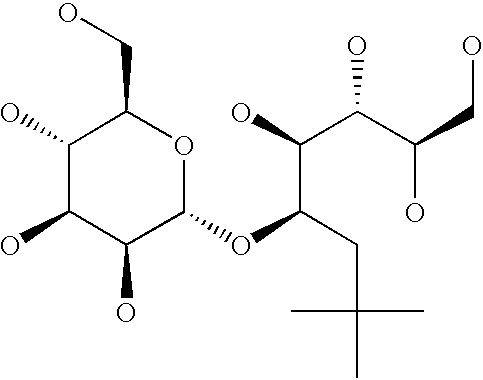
C1(O)C(O)C(O)C(OC(C(O)C(C(O)CO)O)CC(C)(C)C)OC1CO
